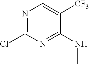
N1=C(Cl)N=C(NC)C([CF3])=C1
